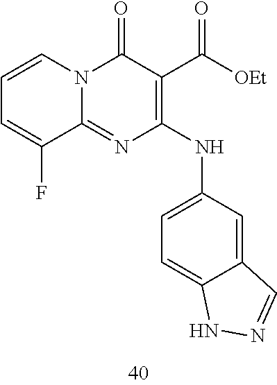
C1=CC=C(F)C2=NC(NC3=CC=C4C(=C3)C=NN4)=C(C([OEt])=O)C(=O)N12
